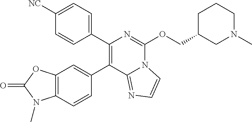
C12=C(C=CC(C3=C(C4=CC=C([NC])C=C4)N=C(OCC4CN(C)CCC4)N4C3=NC=C4)=C1)N(C)C(=O)O2
